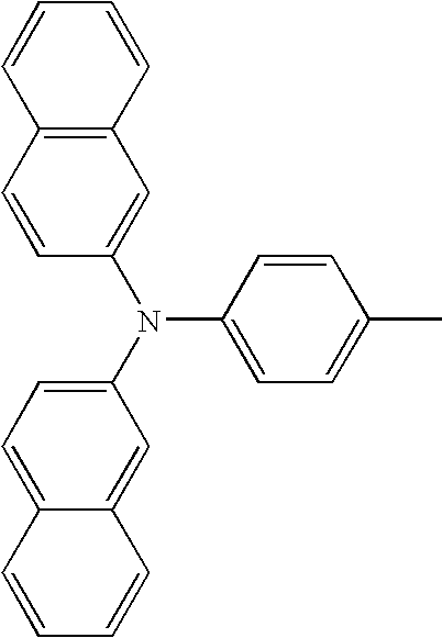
N(C1=CC=C(C)C=C1)(C1=CC=C2C(=C1)C=CC=C2)C1=CC2=C(C=C1)C=CC=C2
